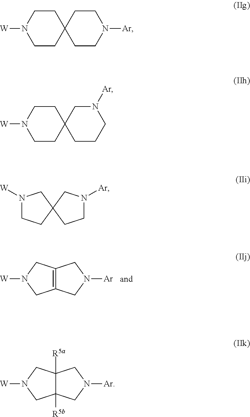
C12=C(CN([Ar])C1)CN([W])C2.C1CN([W])CCC12CCN([Ar])CC2.C1CN([W])CCC12CCCN([Ar])C2.N1([W])CCC2(C1)CCN([Ar])C2.C12([R5a])C([R5b])(CN([Ar])C1)CN([W])C2
